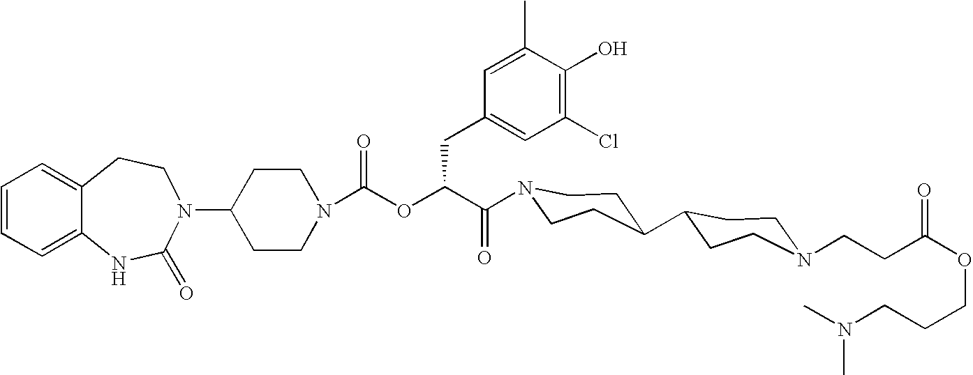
C12=CC=CC=C1NC(=O)N(C1CCN(C(OC(C(=O)N3CCC(C4CCN(CCC(OCCCN(C)C)=O)CC4)CC3)CC3=CC(Cl)=C(O)C(C)=C3)=O)CC1)CC2
